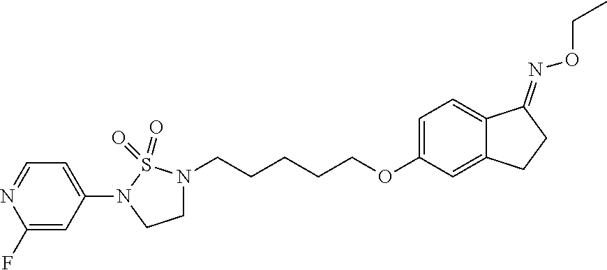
C1(N2CCN(CCCCCOC3=CC=C4C(=C3)CCC4=NOCC)S2(=O)=O)=CC=NC(F)=C1
